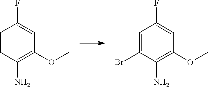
C1=CC(N)=C(OC)C=C1F.C1=C(Br)C(N)=C(OC)C=C1F
